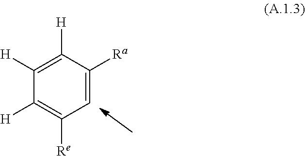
C1=C([Ra])C([H])=C([H])C([H])=C1[Re]
